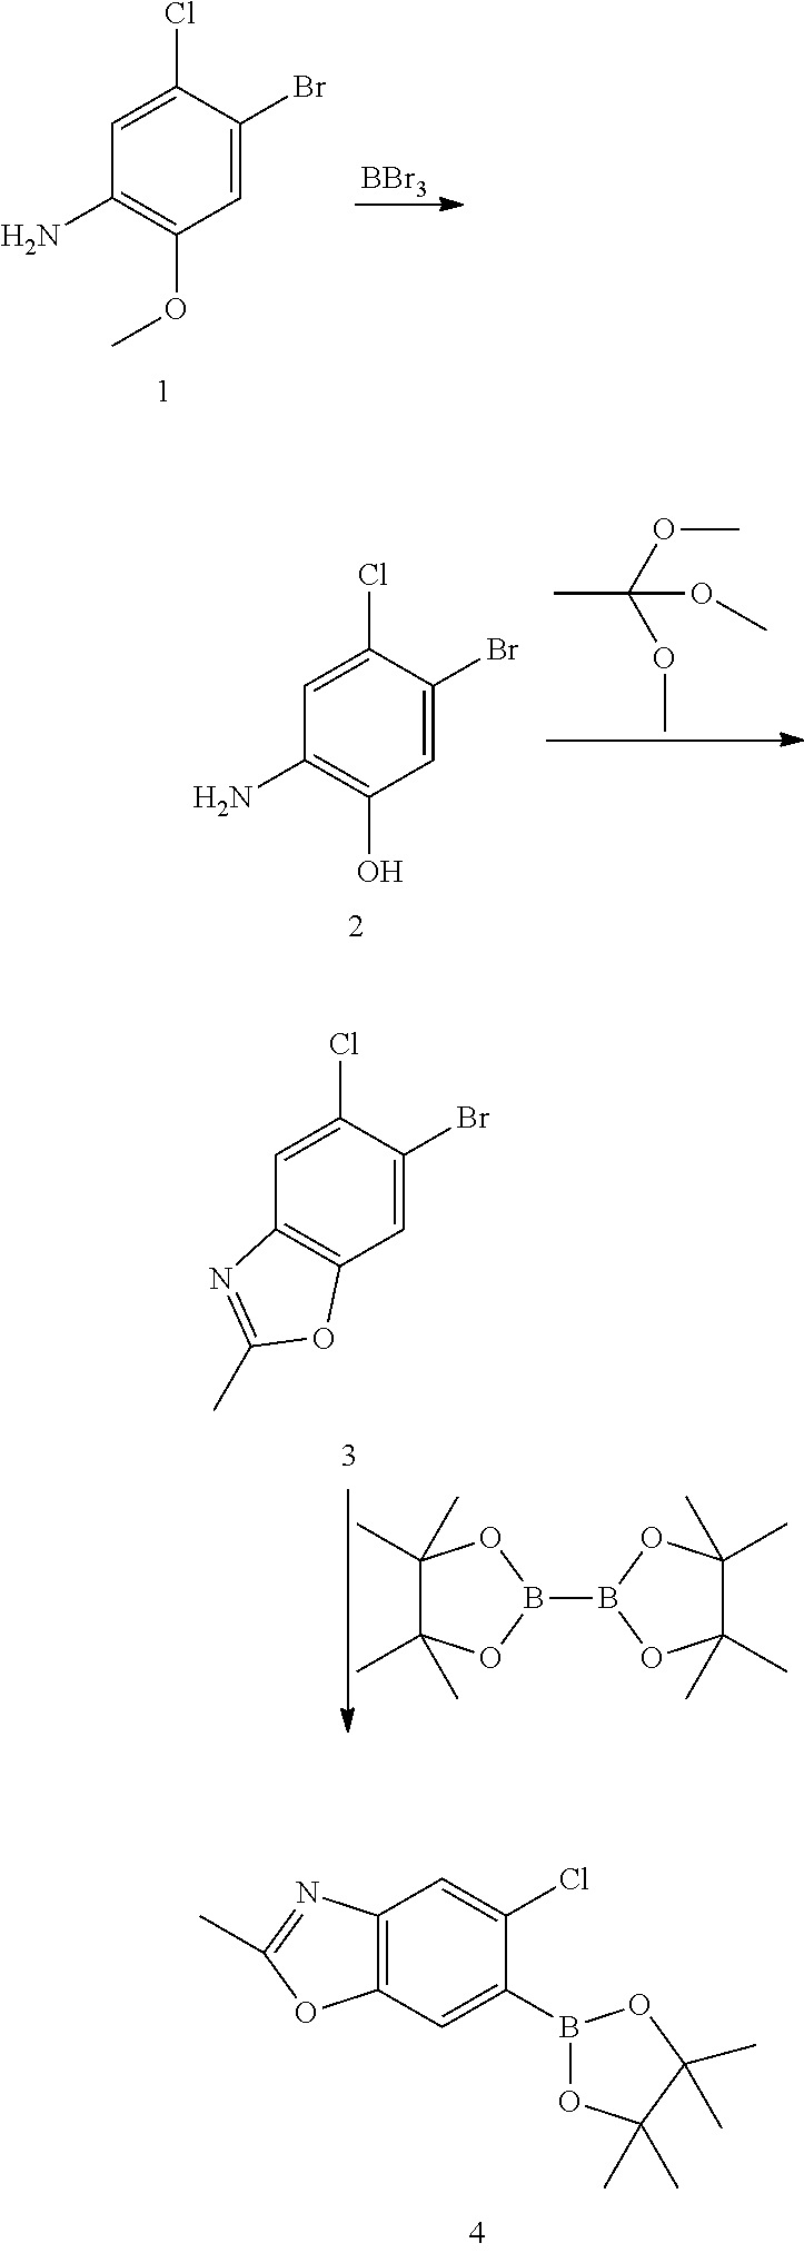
C1=C(Br)C(Cl)=CC(N)=C1OC.[BBr3].C1=C(Br)C(Cl)=CC(N)=C1O.CC(OC)(OC)OC.C1=C(Br)C(Cl)=CC2=C1OC(C)=N2.C1(C)(C)C(C)(C)OB(B2OC(C)(C)C(C)(C)O2)O1.C12=C(C=C(B3OC(C)(C)C(C)(C)O3)C(Cl)=C1)OC(C)=N2
